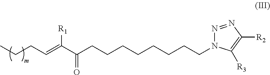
N1=NC([R2])=C([R3])N1CCCCCCCCC(C(=CCCC)[R1])=O
